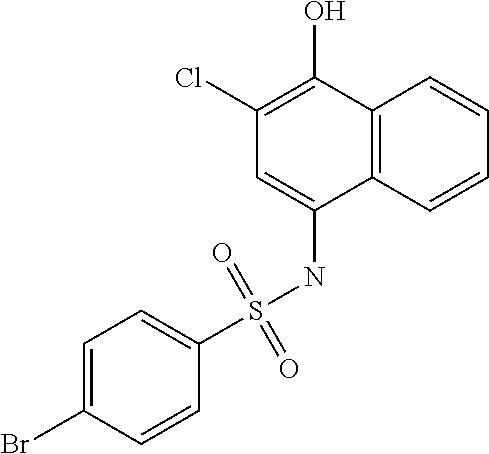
C12=C(C=CC=C1)C(NS(C1=CC=C(Br)C=C1)(=O)=O)=CC(Cl)=C2O
